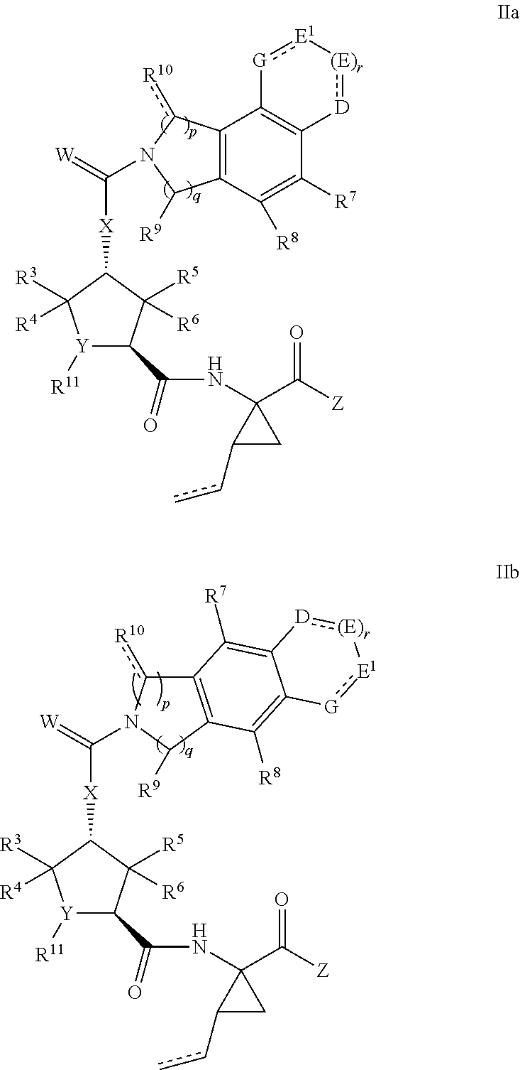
[R11][Y]1C(C(NC2(C([Z])=O)C(cc)C2)=O)C([R5])([R6])C([X]C(N2c([R10])C3=C(C2[R9])C([R8])=C2C(=C3[R7])[D]:[(E)r][E1]:[G]2)=[W])C1([R4])[R3].[R11][Y]1C(C(NC2(C([Z])=O)C(cc)C2)=O)C([R5])([R6])C([X]C(=[W])N2c([R10])C3=C(C([R8])=C([R7])C4=C3[G]:[E1][(E)r]:[D]4)C2[R9])C1([R4])[R3]
